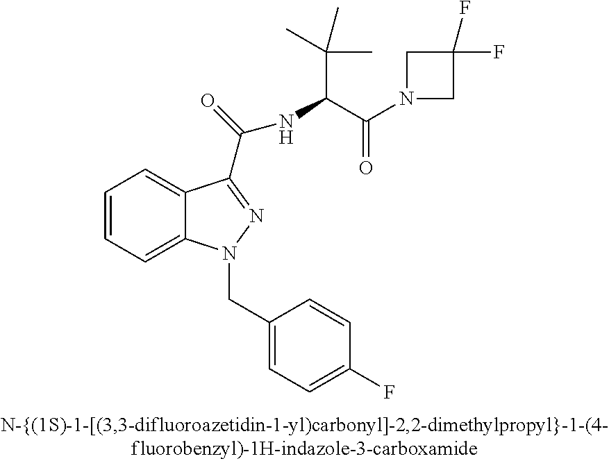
C1=CC=C2C(=C1)C(C(=O)NC(C(N1CC(F)(F)C1)=O)C(C)(C)C)=NN2CC1=CC=C(F)C=C1
